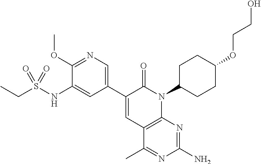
C(S(NC1=CC(C2=CC3=C(N(C4CCC(OCCO)CC4)C2=O)N=C(N)N=C3C)=CN=C1OC)(=O)=O)C
